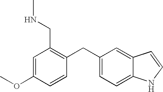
C1=C(OC)C=CC(CC2=CC=C3C(=C2)C=CN3)=C1CNC
